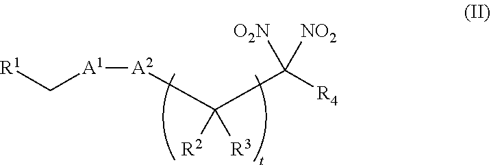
[A1]([A2]C(C([R4])([NO2])[O2N])([R2])[R3])C[R1]
